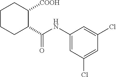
C1CCC(C(NC2=CC(Cl)=CC(Cl)=C2)=O)C([COOH])C1
